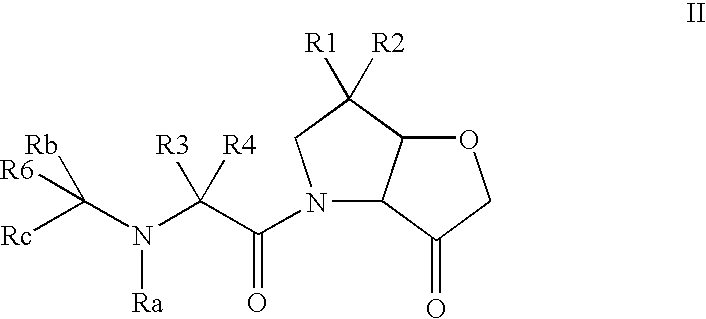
O1C2C(C(=O)C1)N(C(C(N(C([Rc])([R6])[Rb])[Ra])([R3])[R4])=O)CC2([R1])[R2]
